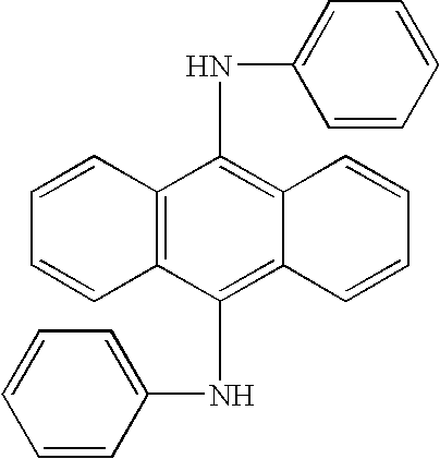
C1=CC2=C(C=C1)C(NC1=CC=CC=C1)=C1C(=C2NC2=CC=CC=C2)C=CC=C1
